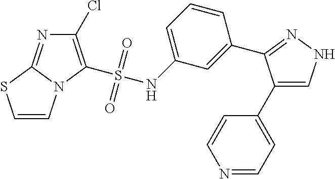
C1(Cl)=C(S(=O)(=O)NC2=CC=CC(C3=NNC=C3C3=CC=NC=C3)=C2)N2C(=N1)SC=C2
